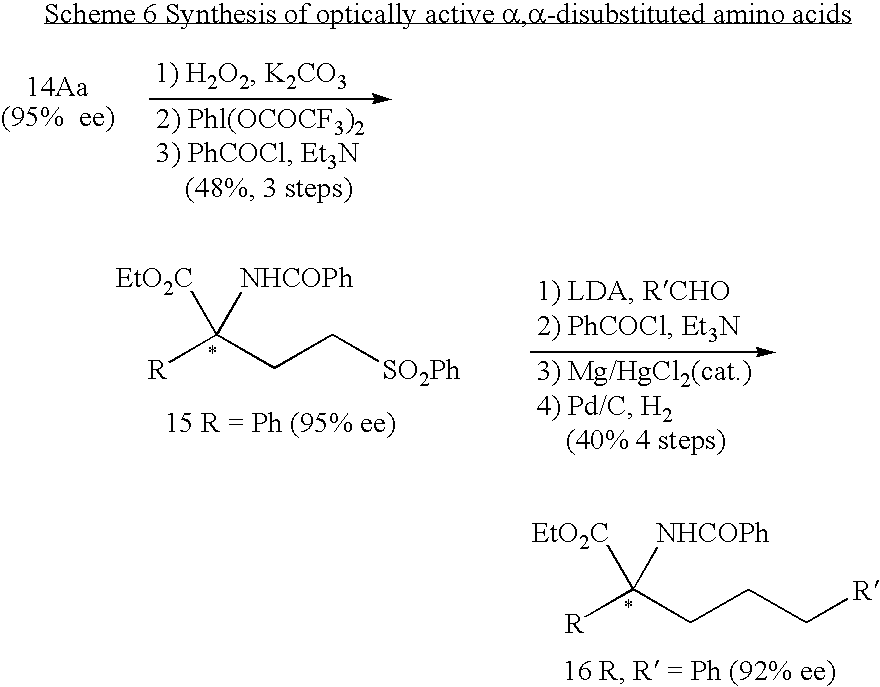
[R]C(CC[SO2Ph])([EtO2C])[NHCOPh].[R]C(CCC[R])([EtO2C])[NHCOPh]
